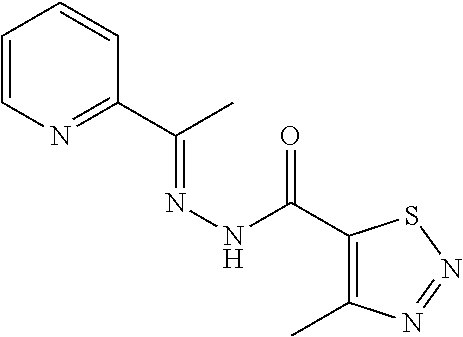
C1=CN=C(C(C)=NNC(C2=C(C)N=NS2)=O)C=C1
